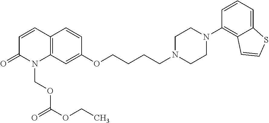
C12=C(C=CC(=O)N1COC(OCC)=O)C=CC(OCCCCN1CCN(C3=C4C(=CC=C3)SC=C4)CC1)=C2
